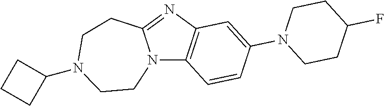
C12=C(C=CC(N3CCC(F)CC3)=C1)N1C(=N2)CCN(C2CCC2)CC1
